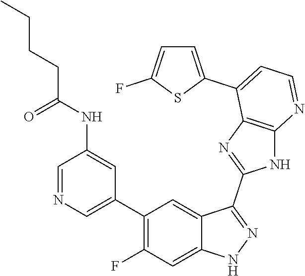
C1=NC=C(C2=C(F)C=C3C(=C2)C(C2=NC4=C(N2)N=CC=C4C2=CC=C(F)S2)=NN3)C=C1NC(CCCC)=O
